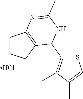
Cl.S1C=C(C)C(C)=C1C1C2=C(CCC2)N=C(C)N1
